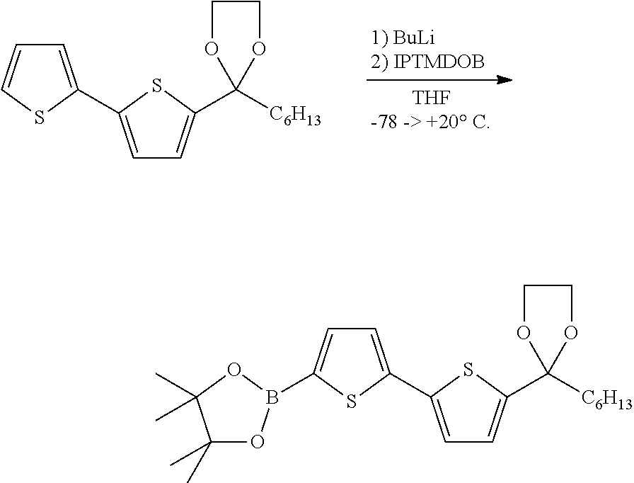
C1=CSC(C2=CC=C(C3([C6H13])OCCO3)S2)=C1.C1=C(B2OC(C)(C)C(C)(C)O2)SC(C2=CC=C(C3([C6H13])OCCO3)S2)=C1
